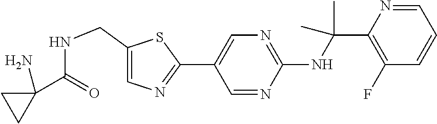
C1(C2=CN=C(NC(C)(C)C3=C(F)C=CC=N3)N=C2)=NC=C(CNC(C2(N)CC2)=O)S1
